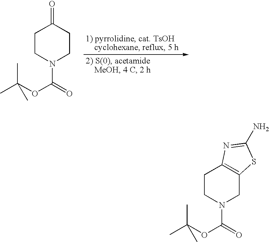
C1CN(C(=O)OC(C)(C)C)CCC1=O.C1CN(C(=O)OC(C)(C)C)CC2=C1N=C(N)S2
